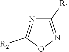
C1([R1])=NOC([R2])=N1
